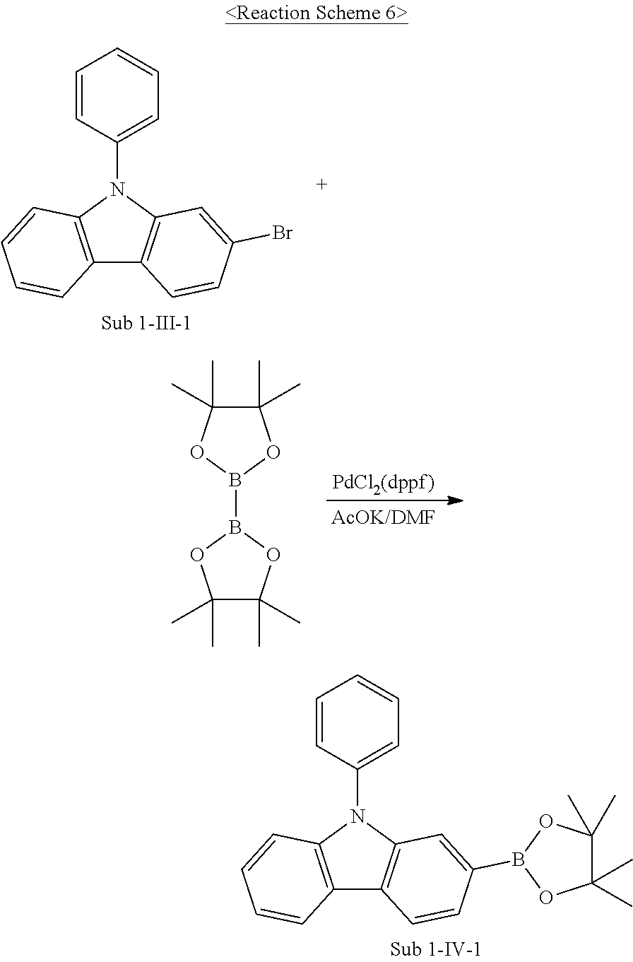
C12=C(N(C3=CC=CC=C3)C3=C1C=CC(B1OC(C)(C)C(C)(C)O1)=C3)C=CC=C2.C12=C(N(C3=CC=CC=C3)C3=C1C=CC(Br)=C3)C=CC=C2.C1(C)(C)C(C)(C)OB(B2OC(C)(C)C(C)(C)O2)O1
